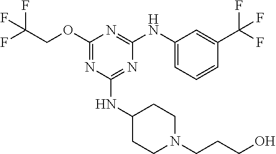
FC(COC1=NC(NC2CCN(CCCO)CC2)=NC(NC2=CC=CC(C(F)(F)F)=C2)=N1)(F)F
